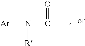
[Ar]N(C(C)=O)[R]
